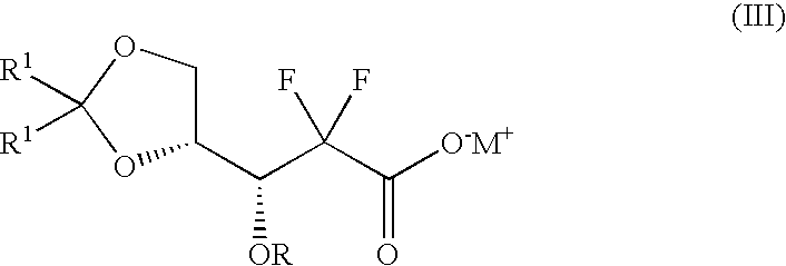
C1(C(C(C([O-M+])=O)(F)F)[OR])COC([R1])([R1])O1
